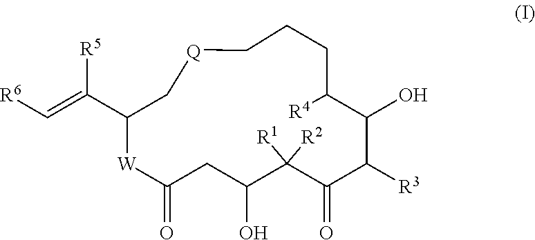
[R6]C=C(C1C[Q]CCCC([R4])C(O)C([R3])C(=O)C([R2])([R1])C(O)CC(=O)[W]1)[R5]
